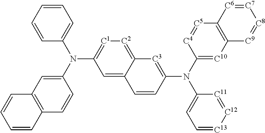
C1=C2C(=[C2][C1]=C1N(C1=CC=CC=C1)C1=CC3=C(C=C1)C=CC=C3)[C3]=C(N(C1=CC=[C13][C12]=[C11]1)C1=[C10]C3=C([C5]=[C4]1)[C6]=[C7][C8]=[C9]3)C=C2
